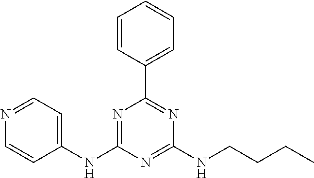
N1=C(NC2=CC=NC=C2)N=C(NCCCC)N=C1C1=CC=CC=C1
